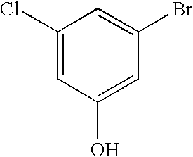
C1(Cl)=CC(O)=CC(Br)=C1
